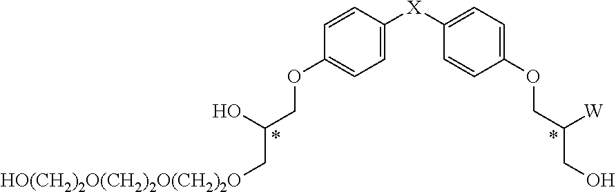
C1=CC([X]C2=CC=C(OCC([W])CO)C=C2)=CC=C1OCC(O)C[HO(CH2)2O(CH2)2O(CH2)2O]
